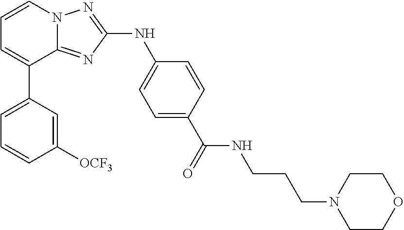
C1=CN2C(=NC(NC3=CC=C(C(=O)NCCCN4CCOCC4)C=C3)=N2)C(C2=CC=CC([OCF3])=C2)=C1
